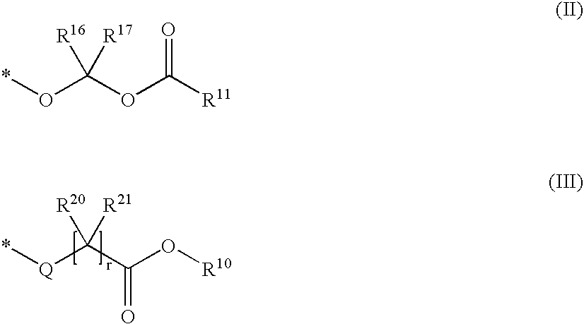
*[Q]C(C(O[R10])=O)([R20])[R21].*OC(OC([R11])=O)([R16])[R17]
